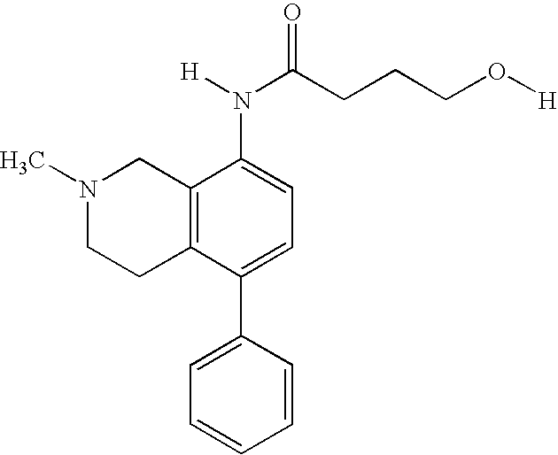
C12=C(C(C3=CC=CC=C3)=CC=C1N(C(CCCO[H])=O)[H])CCN(C)C2
